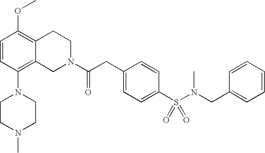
O(C1=C2C(=C(N3CCN(C)CC3)C=C1)CN(C(CC1=CC=C(S(N(CC3=CC=CC=C3)C)(=O)=O)C=C1)=O)CC2)C
